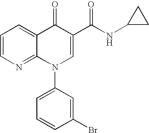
C1=CN=C2C(=C1)C(=O)C(C(NC1CC1)=O)=CN2C1=CC=CC(Br)=C1
